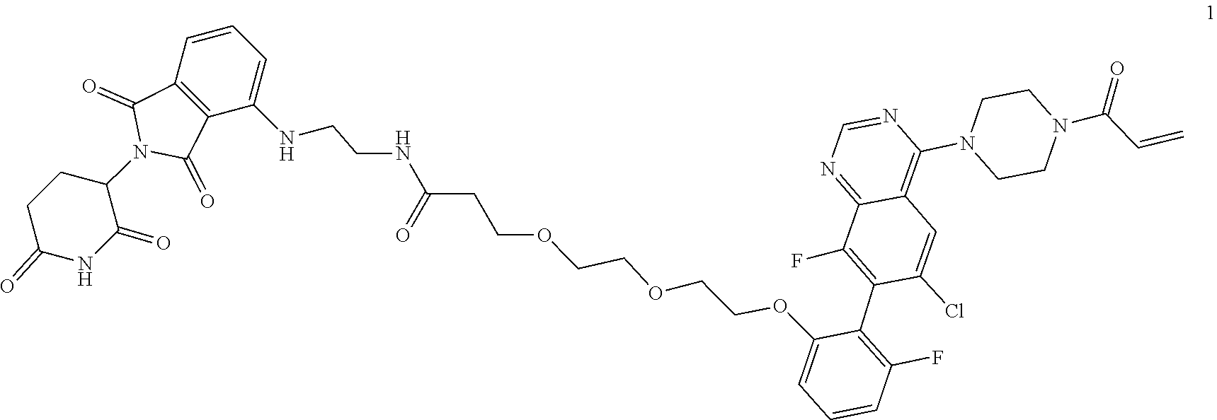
C1CN(C2=C3C(=NC=N2)C(F)=C(C2=C(F)C=CC=C2OCCOCCOCCC(NCCNC2=CC=CC4=C2C(=O)N(C2CCC(=O)NC2=O)C4=O)=O)C(Cl)=C3)CCN1C(C=C)=O
